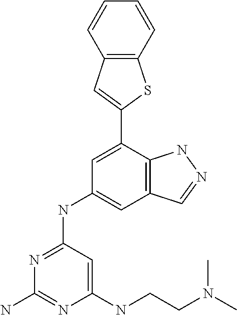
C1(NCCN(C)C)=CC(NC2=CC3=C(C(C4=CC5=C(S4)C=CC=C5)=C2)NN=C3)=NC(N)=N1
